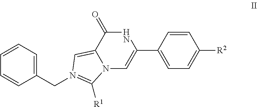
C1(CN2=C([R1])N3C=C(C4=CC=C([R2])C=C4)NC(=O)C3=C2)=CC=CC=C1
